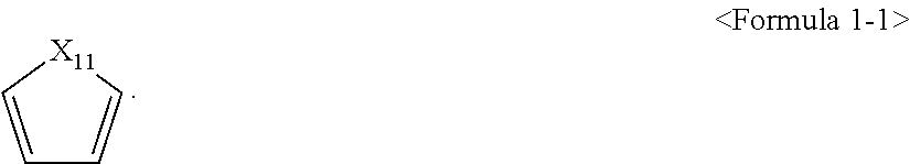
C1=C[X11]C=C1
